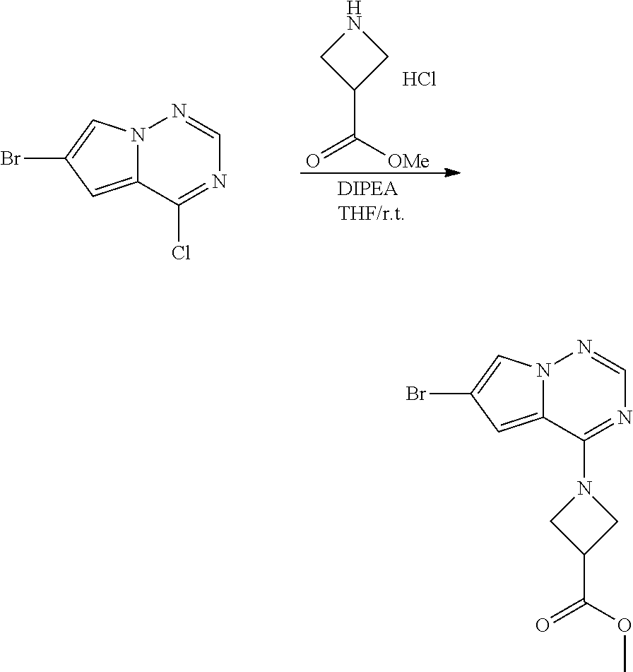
N1CC(C([OMe])=O)C1.Cl.N12C(=CC(Br)=C1)C(Cl)=NC=N2.N12C(=CC(Br)=C1)C(N1CC(C(OC)=O)C1)=NC=N2
